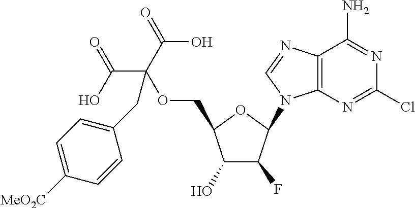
C12=C(N=CN1C1C(F)C(O)C(COC(C(O)=O)(C(=O)O)CC3=CC=C([MeO2C])C=C3)O1)C(N)=NC(Cl)=N2
